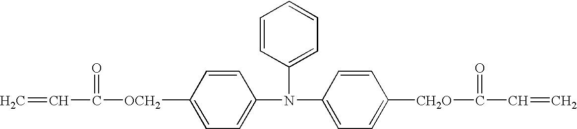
C1=CC([OCH2]C(=O)C=C)=CC=C1N(C1=CC=C([CH2O]C(C=C)=O)C=C1)C1=CC=CC=C1
